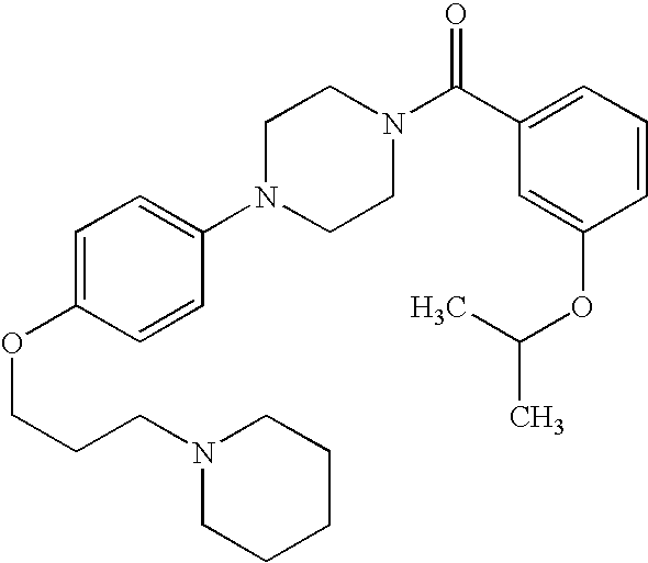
C(COC1=CC=C(N2CCN(C(C3=CC=CC(OC(C)C)=C3)=O)CC2)C=C1)CN1CCCCC1
